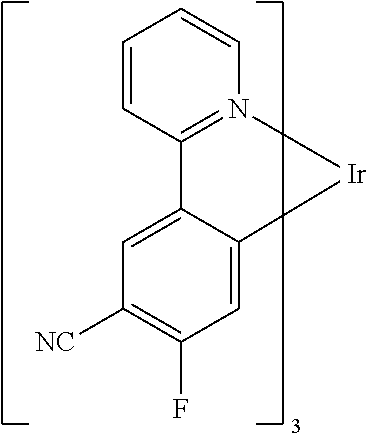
C1=CC2=N(C=C1)[Ir]C1=CC(F)=C([NC])C=C21
